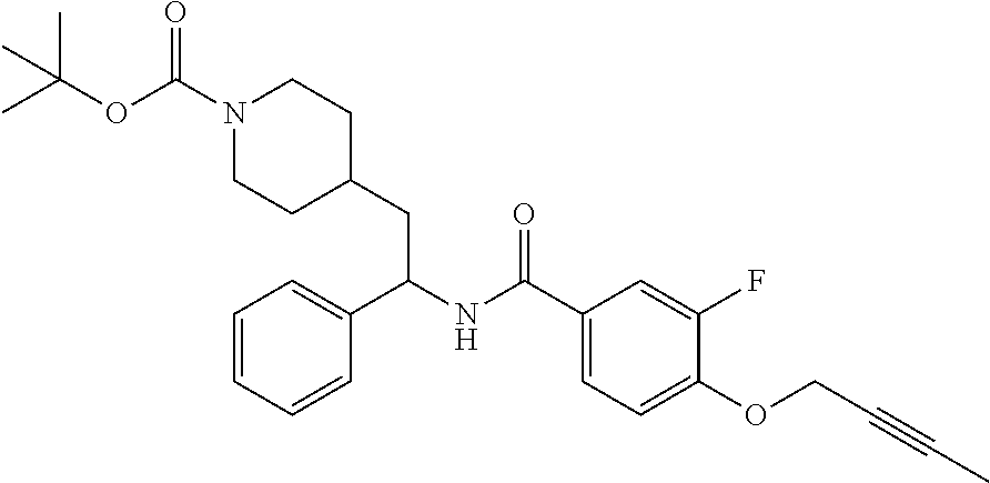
C1=C(C(NC(C2=CC=CC=C2)CC2CCN(C(=O)OC(C)(C)C)CC2)=O)C=C(F)C(OCC#CC)=C1
